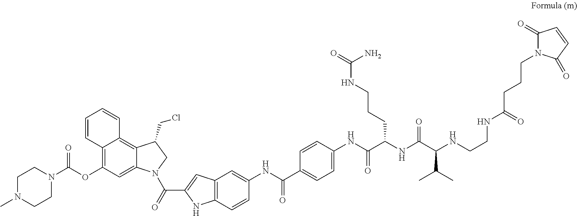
C12=C(OC(N3CCN(C)CC3)=O)C=C3C(=C1C=CC=C2)C(CCl)CN3C(=O)C1=CC2=C(N1)C=CC(NC(=O)C1=CC=C(NC(C(NC(C(NCCNC(CCCN3C(=O)C=CC3=O)=O)C(C)C)=O)CCCNC(=O)N)=O)C=C1)=C2
